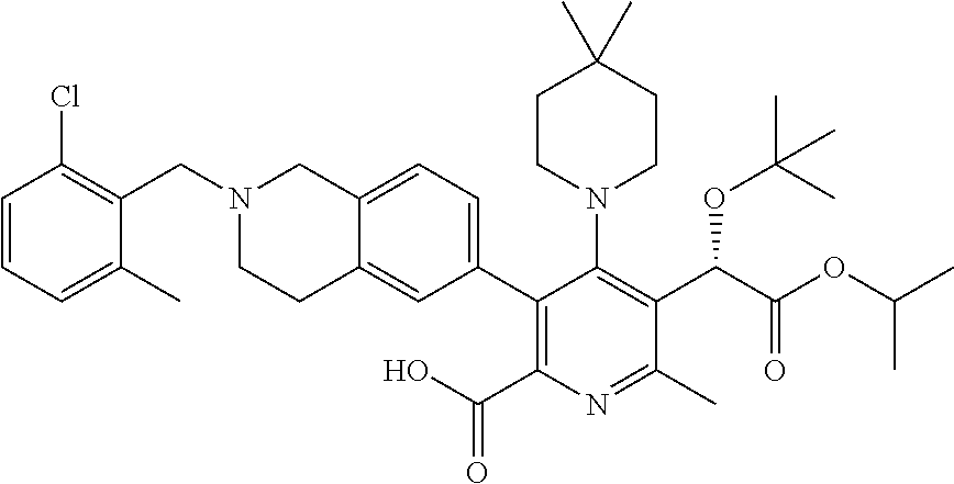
N1(CC2=C(Cl)C=CC=C2C)CCC2=CC(C3=C(C(=O)O)N=C(C)C(C(C(OC(C)C)=O)OC(C)(C)C)=C3N3CCC(C)(C)CC3)=CC=C2C1
